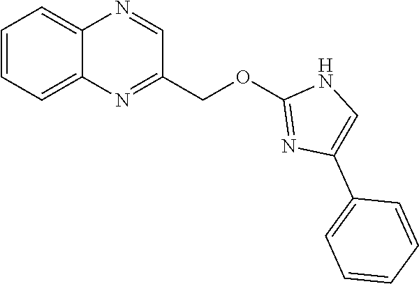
C1=CC=C2C(=C1)N=CC(COC1=NC(C3=CC=CC=C3)=CN1)=N2
